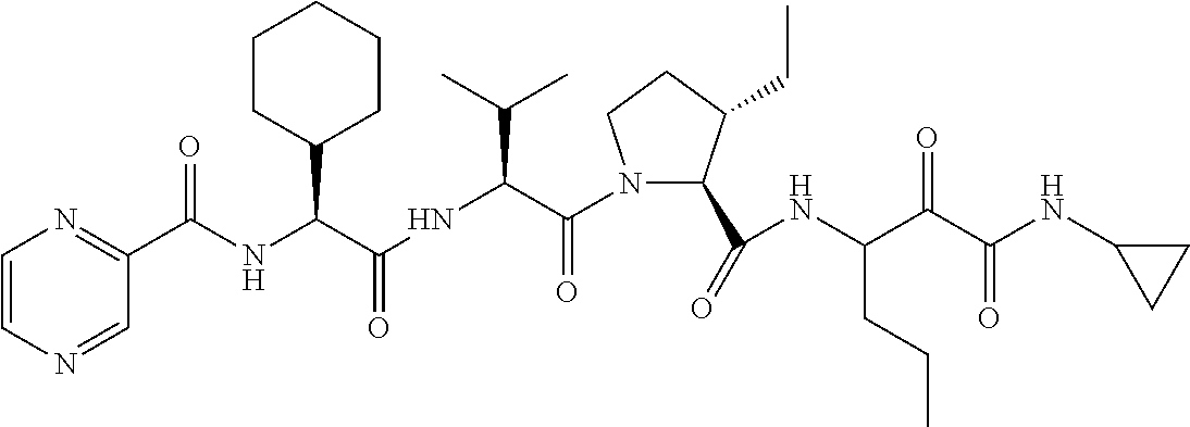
N(C(C(=O)N1C(C(=O)NC(C(C(NC2CC2)=O)=O)CCC)C(CC)CC1)C(C)C)C(=O)C(C1CCCCC1)NC(=O)C1=NC=CN=C1
